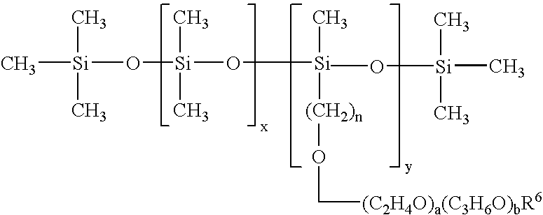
[Si](C)(C)(C)O[Si](C)(C)O[Si](C)[(CH2)n]OC[(C2H4O)a(C3H6O)bR6].CO[Si](C)(C)C
